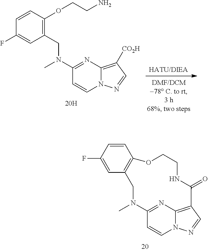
N12C(=C([CO2H])C=N1)N=C(N(CC1=C(OCCN)C=CC(F)=C1)C)C=C2.N12C3=C(C=N1)C(=O)NCCOC1=C(CN(C)C(=N3)C=C2)C=C(F)C=C1
